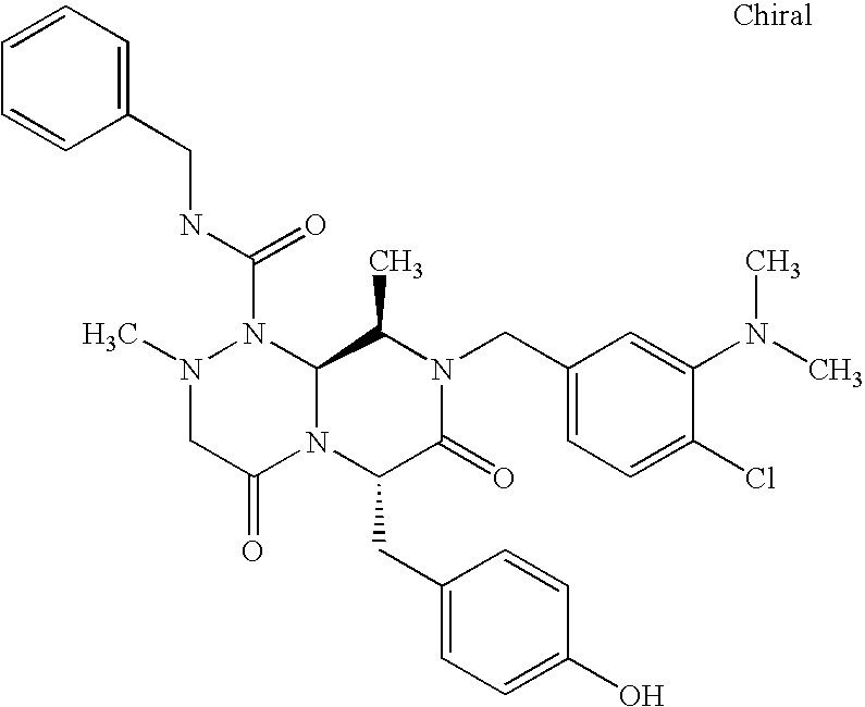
N(C(N1N(C)CC(=O)N2C1C(C)N(CC1=CC=C(Cl)C(N(C)C)=C1)C(=O)C2CC1=CC=C(O)C=C1)=O)CC1=CC=CC=C1
